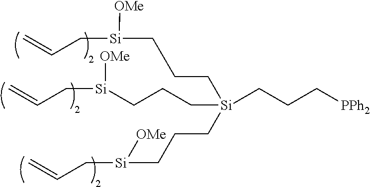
C(C[Si](CCC[Si]([OMe])CC=C)(CCC[PPh2])CCC[Si]([OMe])CC=C)C[Si]([OMe])CC=C
